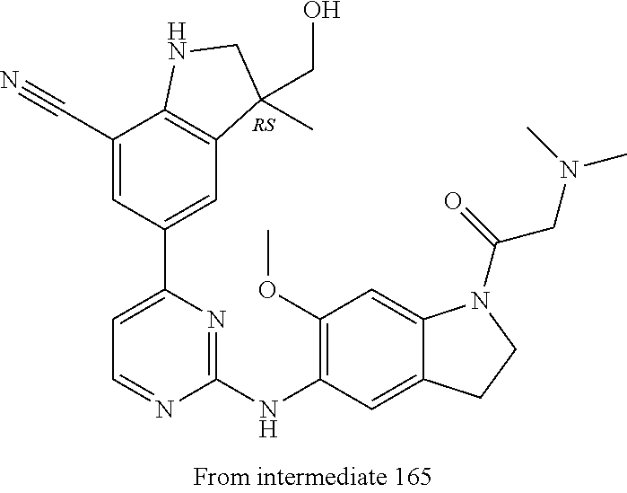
[RS].C12=C(C(CO)(C)CN1)C=C(C1=CC=NC(NC3=C(OC)C=C4C(=C3)CCN4C(CN(C)C)=O)=N1)C=C2C#N
